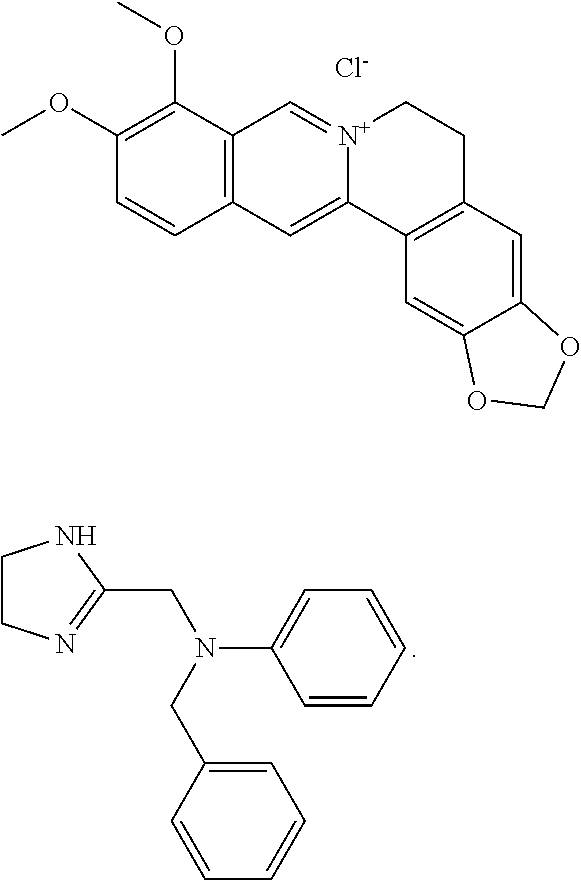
C12=C(C(OC)=C(OC)C=C1)C=[N+]1C(=C2)C2=C(CC1)C=C1C(=C2)OCO1.[Cl-].C1(CN(C2=CC=CC=C2)CC2=CC=CC=C2)=NCCN1
